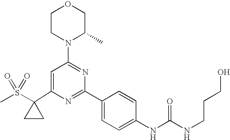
C1(C2(S(C)(=O)=O)CC2)=CC(N2C(C)COCC2)=NC(C2=CC=C(NC(=O)NCCCO)C=C2)=N1
